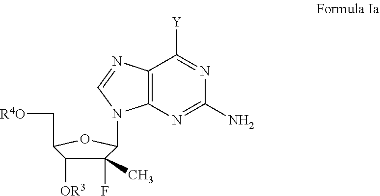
C1(F)(C)C([OR3])C(C[R4O])OC1N1C2=C(C([Y])=NC(N)=N2)N=C1
